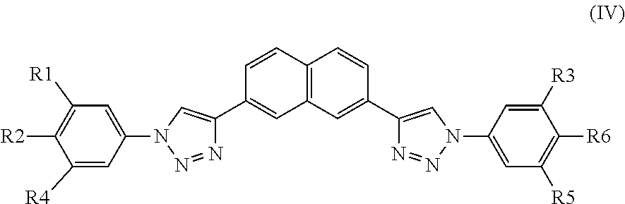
N1=NN(C2=CC([R1])=C([R2])C([R4])=C2)C=C1C1=CC2=C(C=CC(C3=CN(C4=CC([R5])=C([R6])C([R3])=C4)N=N3)=C2)C=C1
